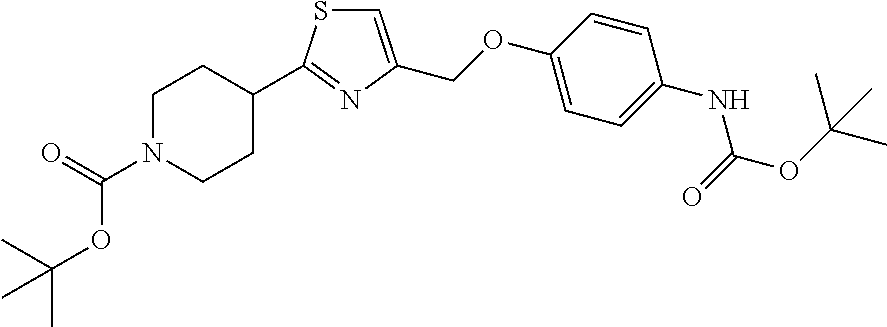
C1=C(COC2=CC=C(NC(=O)OC(C)(C)C)C=C2)N=C(C2CCN(C(=O)OC(C)(C)C)CC2)S1
